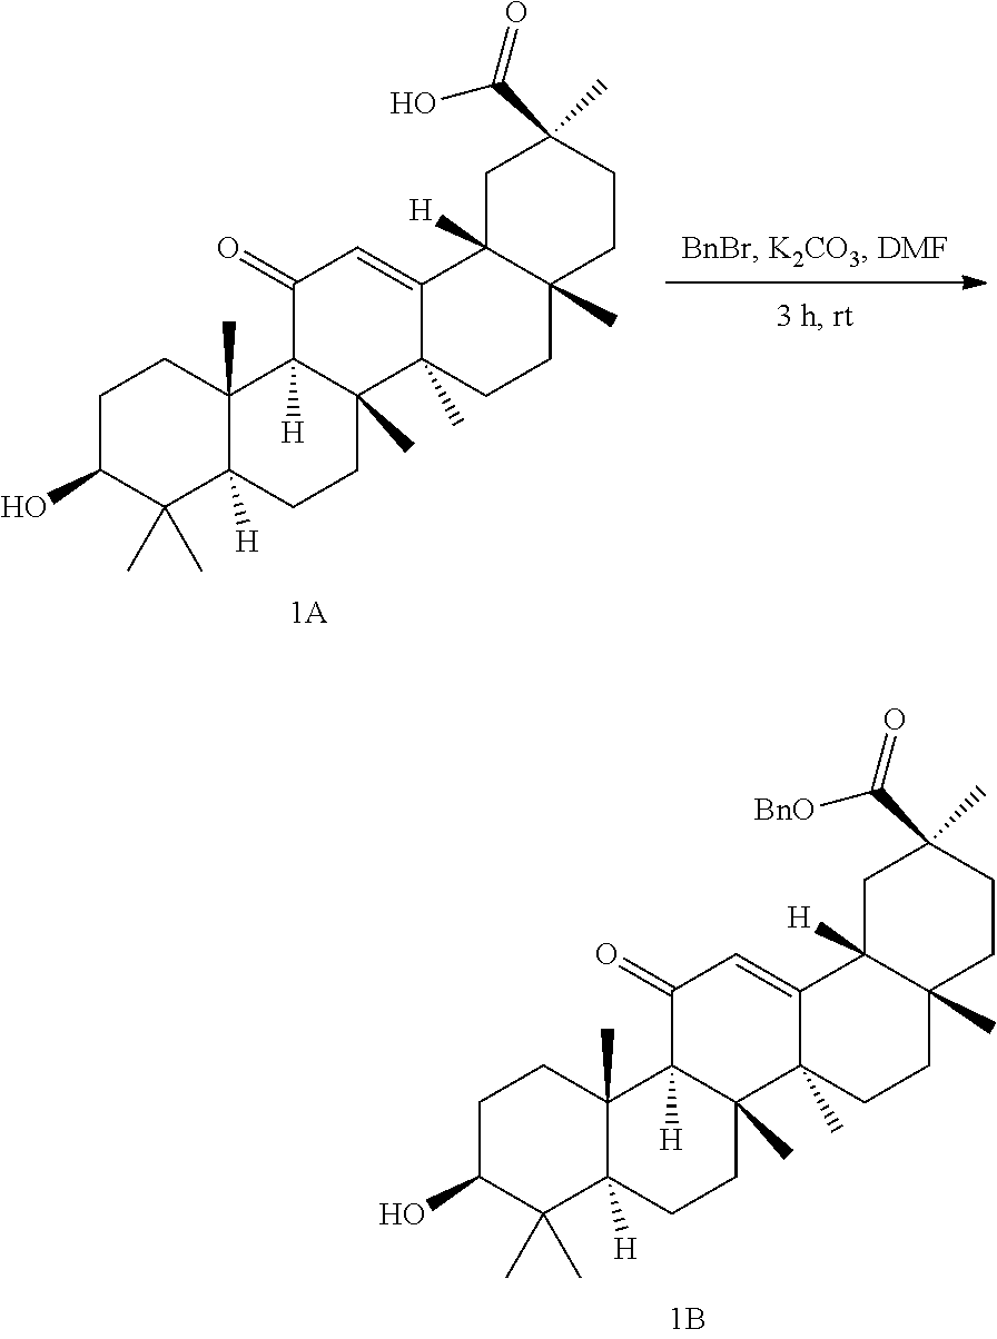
C1(O)C(C)(C)C2([H])C(C)(CC1)C1([H])C(C)(CC2)C2(C)CCC3(C)C([H])(CC(C(=O)[BnO])(C)CC3)C2=CC1=O.C1(O)C(C)(C)C2([H])C(C)(CC1)C1([H])C(C)(CC2)C2(C)CCC3(C)C([H])(CC(C(=O)O)(C)CC3)C2=CC1=O
